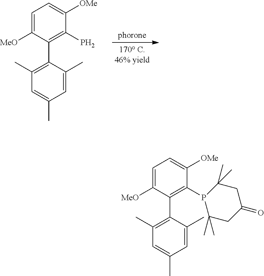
C1(C2=C(P)C([OMe])=CC=C2[MeO])=C(C)C=C(C)C=C1C.C1(C2=C(P3C(C)(C)CC(=O)CC3(C)C)C([OMe])=CC=C2[MeO])=C(C)C=C(C)C=C1C
